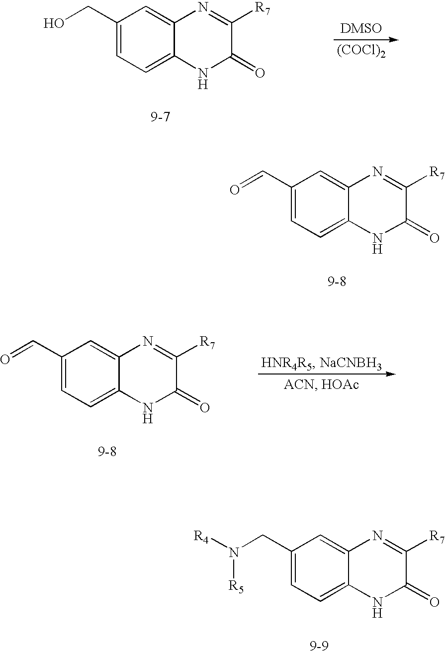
C1(CO)=CC=C2C(=C1)N=C([R7])C(=O)N2.[DMSO].[(COCl)2].C1(C=O)=CC=C2C(=C1)N=C([R7])C(=O)N2.C1(C=O)=CC=C2C(=C1)N=C([R7])C(=O)N2.C1(CN([R4])[R5])=CC=C2C(=C1)N=C([R7])C(=O)N2
